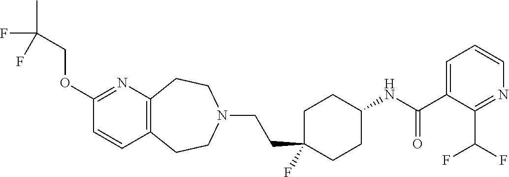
C12=C(N=C(OCC(F)(F)C)C=C1)CCN(CCC1(F)CCC(NC(=O)C3=CC=CN=C3C(F)F)CC1)CC2
